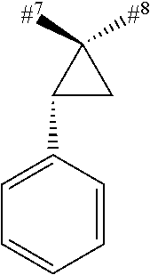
C1(C2=CC=CC=C2)CC1([#7])[#8]
